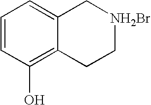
C1=CC(O)=C2C(=C1)C[NH2Br]CC2
